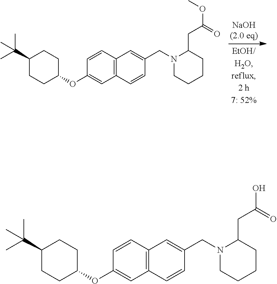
C1=CC2=C(C=C1OC1CCC(C(C)(C)C)CC1)C=CC(CN1CCCCC1CC(OC)=O)=C2.C1=CC2=C(C=C1OC1CCC(C(C)(C)C)CC1)C=CC(CN1CCCCC1CC(O)=O)=C2
